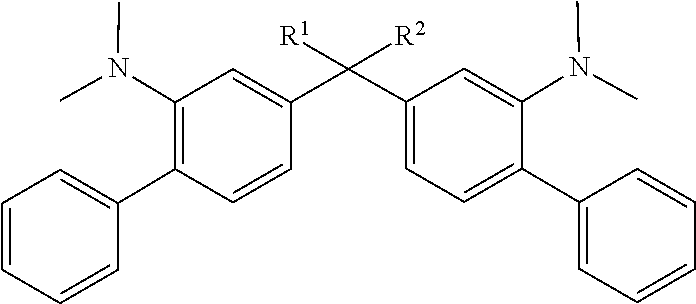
N(C)(C1=CC(C(C2=CC(N(C)C)=C(C3=CC=CC=C3)C=C2)([R1])[R2])=CC=C1C1=CC=CC=C1)C
